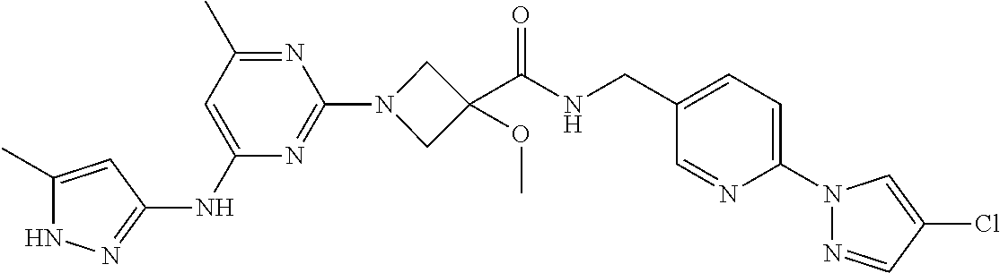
N1C(C)=CC(NC2=CC(C)=NC(N3CC(C(NCC4=CC=C(N5N=CC(Cl)=C5)N=C4)=O)(OC)C3)=N2)=N1
